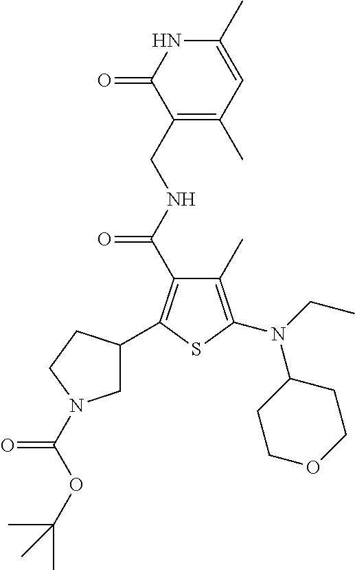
C1(C)=C(N(CC)C2CCOCC2)SC(C2CN(C(OC(C)(C)C)=O)CC2)=C1C(NCC1=C(C)C=C(C)NC1=O)=O
